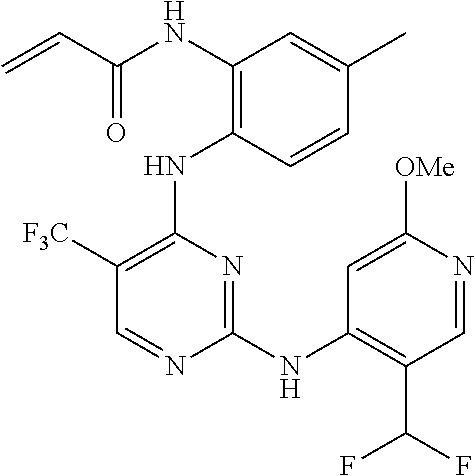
N(C1=C(NC2=C([F3C])C=NC(NC3=C(C(F)F)C=NC([OMe])=C3)=N2)C=CC(C)=C1)C(C=C)=O
